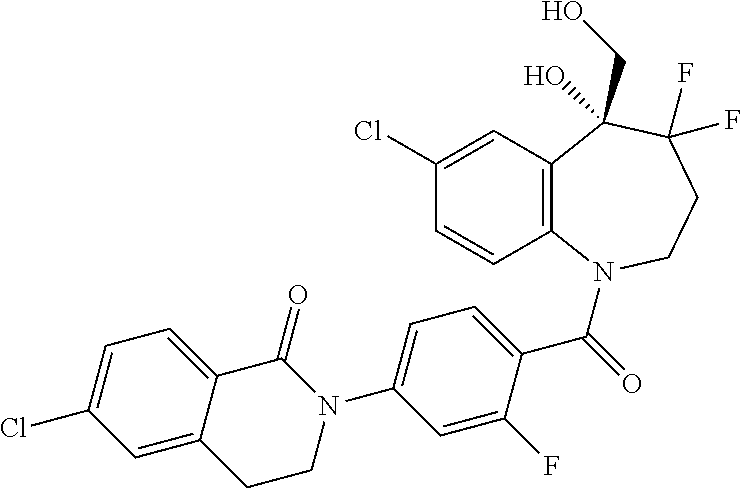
C12=C(N(C(=O)C3=CC=C(N4C(=O)C5=CC=C(Cl)C=C5CC4)C=C3F)CCC(F)(F)C1(CO)O)C=CC(Cl)=C2
